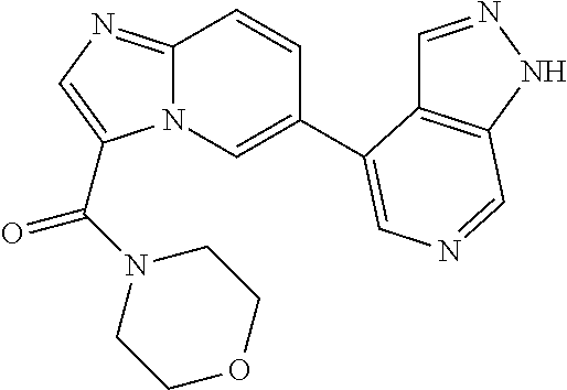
C12=NC=C(C(=O)N3CCOCC3)N1C=C(C1=CN=CC3=C1C=NN3)C=C2
